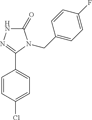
C1=CC(Cl)=CC=C1C1=NNC(=O)N1CC1=CC=C(F)C=C1
